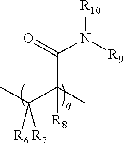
C(N([R9])[R10])(=O)C(C)(C(C)([R6])[R7])[R8]
